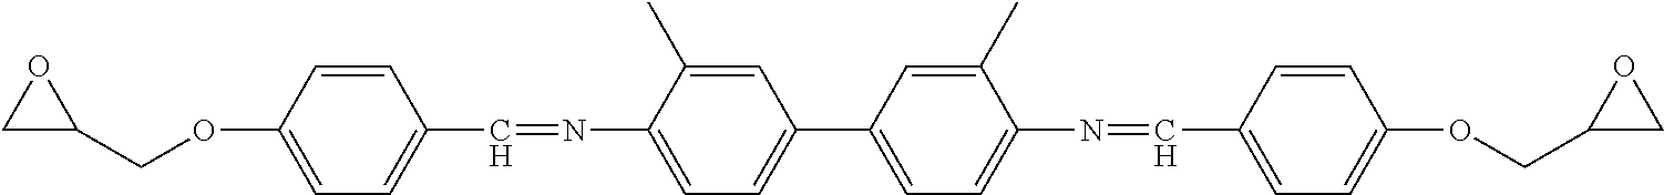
C1C(COC2=CC=C(C=NC3=CC=C(C4=CC=C(N=CC5=CC=C(OCC6CO6)C=C5)C(C)=C4)C=C3C)C=C2)O1
